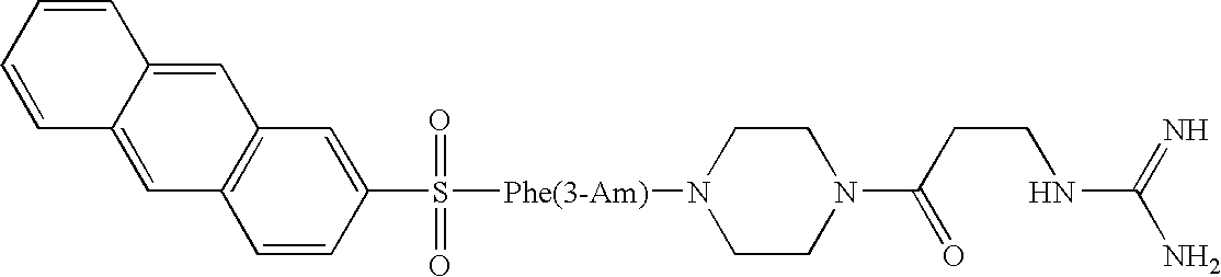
C1=CC=CC2=CC3=C(C=C12)C=C(S([Phe(3-Am)]N1CCN(C(CCNC(N)=N)=O)CC1)(=O)=O)C=C3
